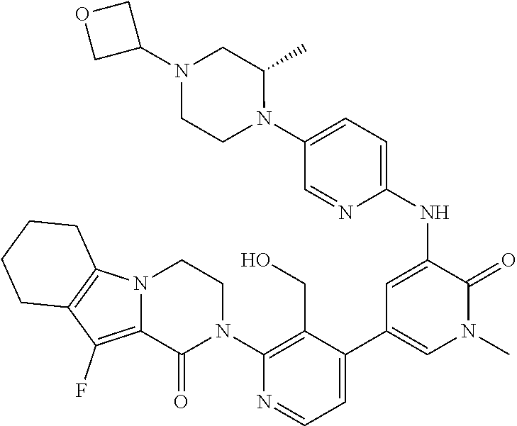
C1(N2CCN3C(=C(F)C4=C3CCCC4)C2=O)=C(CO)C(C2=CN(C)C(=O)C(NC3=CC=C(N4C(C)CN(C5COC5)CC4)C=N3)=C2)=CC=N1
